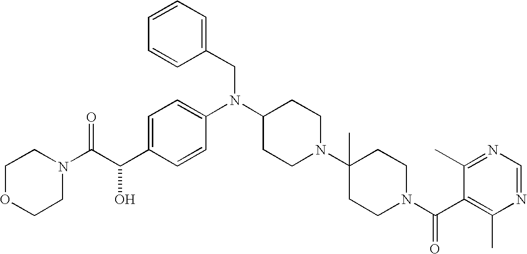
C(C1=CC=C(N(C2CCN(C3(C)CCN(C(C4=C(C)N=CN=C4C)=O)CC3)CC2)CC2=CC=CC=C2)C=C1)(C(N1CCOCC1)=O)O
